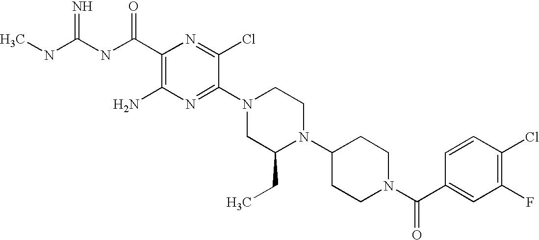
C1(C(NC(NC)=N)=O)=C(N)N=C(N2CC(CC)N(C3CCN(C(C4=CC(F)=C(Cl)C=C4)=O)CC3)CC2)C(Cl)=N1
